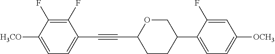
C1(F)=C(F)C([H3CO])=CC=C1C#CC1CCC(C2=CC=C([OCH3])C=C2F)CO1
